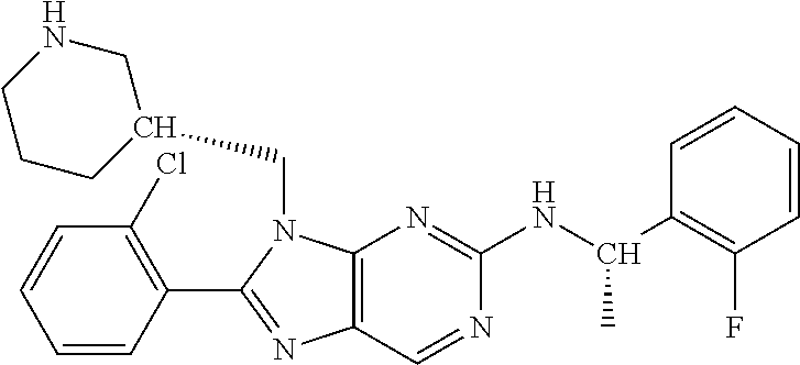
C1=CC(C2=NC3=C(N2CC2CNCCC2)N=C(NC(C2=C(F)C=CC=C2)C)N=C3)=C(Cl)C=C1
